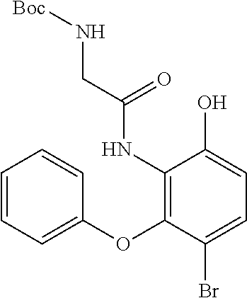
C1=CC=C(OC2=C(NC(CN[Boc])=O)C(O)=CC=C2Br)C=C1
